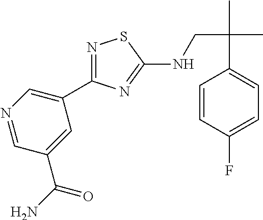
N1=C(C2=CN=CC(C(N)=O)=C2)N=C(NCC(C)(C)C2=CC=C(F)C=C2)S1
